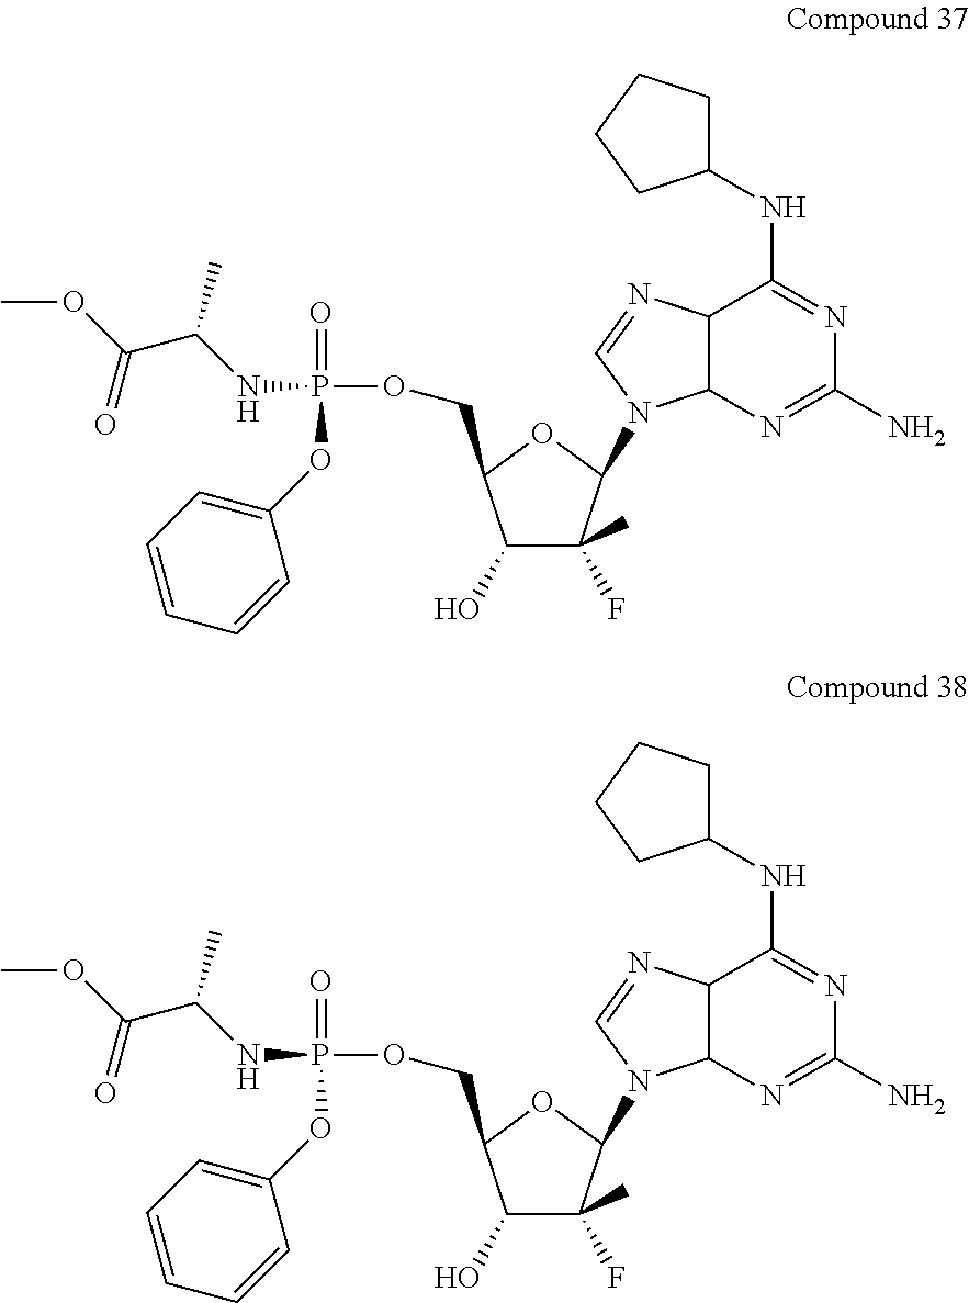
C1(O)C(F)(C)C(N2C3C(N=C2)C(NC2CCCC2)=NC(N)=N3)OC1COP(NC(C)C(=O)OC)(=O)OC1=CC=CC=C1.C1(O)C(F)(C)C(N2C3C(N=C2)C(NC2CCCC2)=NC(N)=N3)OC1COP(NC(C)C(=O)OC)(=O)OC1=CC=CC=C1
